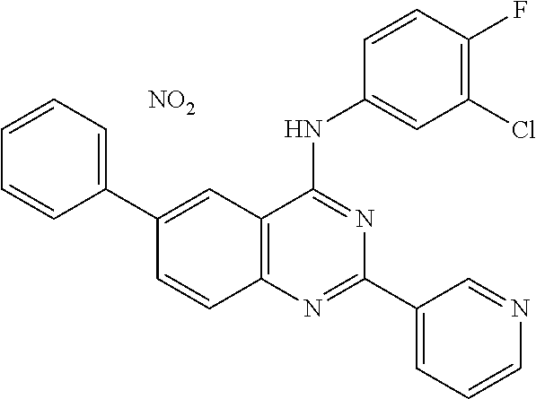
C1(C2=CC=CC=C2)=CC2=C(C=C1)N=C(C1=CC=CN=C1)N=C2NC1=CC(Cl)=C(F)C=C1.[NO2]
